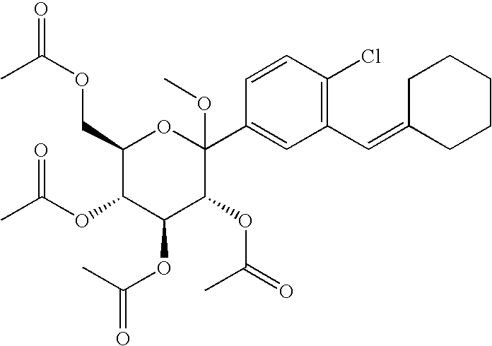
C1(COC(=O)C)C(OC(C)=O)C(OC(=O)C)C(OC(=O)C)C(C2=CC(C=C3CCCCC3)=C(Cl)C=C2)(OC)O1
